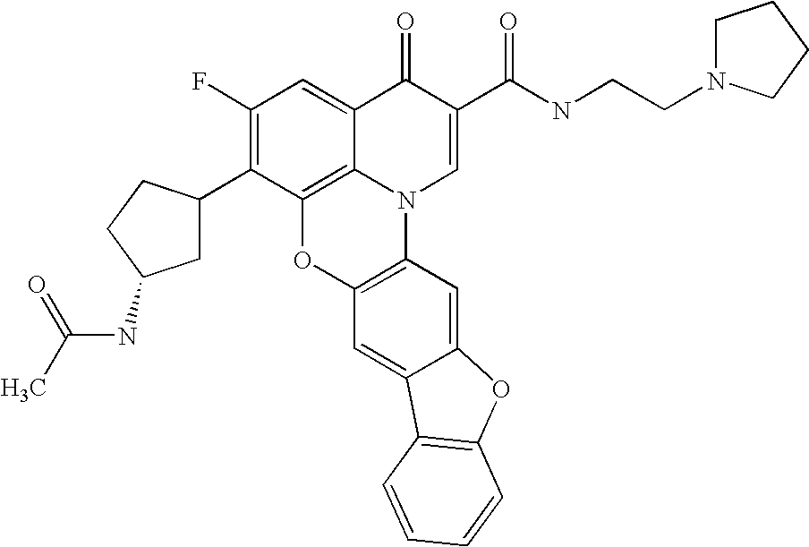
C1(F)=C(C2CC(NC(C)=O)CC2)C2=C3C(=C1)C(=O)C(C(NCCN1CCCC1)=O)=CN3C1=C(O2)C=C2C(=C1)OC1=C2C=CC=C1
